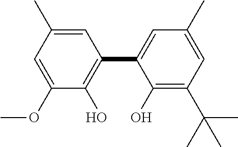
C1=C(C)C=C(OC)C(O)=C1C1=CC(C)=CC(C(C)(C)C)=C1O
